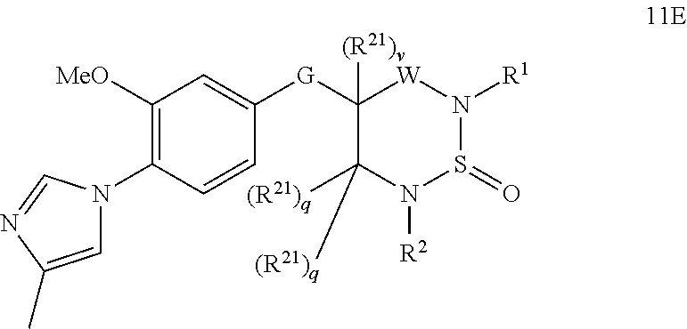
C1([G]C2=CC([MeO])=C(N3C=C(C)N=C3)C=C2)([(R21)v])C([(R21)q])([(R21)q])N([R2])S(=O)N([R1])[W]1
